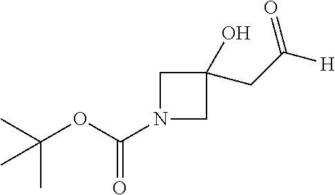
CC(C)(OC(N1CC(CC([H])=O)(O)C1)=O)C
